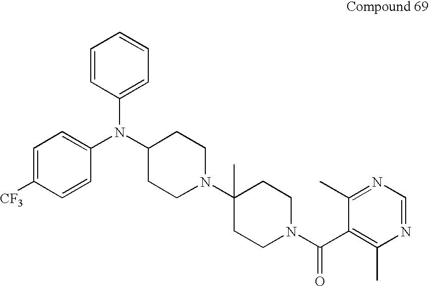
C1=C([CF3])C=CC(N(C2=CC=CC=C2)C2CCN(C3(C)CCN(C(C4=C(C)N=CN=C4C)=O)CC3)CC2)=C1
